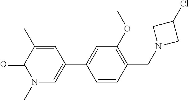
C1=CC(CN2CC(Cl)C2)=C(OC)C=C1C1=CN(C)C(=O)C(C)=C1
